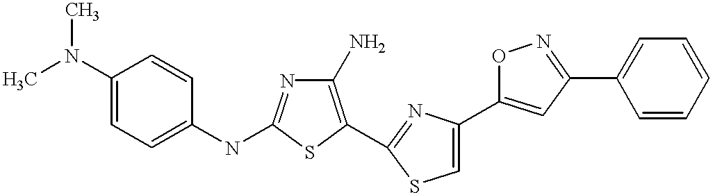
C1(N)=C(C2=NC(C3=CC(C4=CC=CC=C4)=NO3)=CS2)SC(NC2=CC=C(N(C)C)C=C2)=N1
